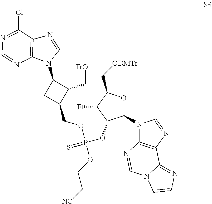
C1(N2C3=C(N=C2)C(Cl)=NC=N3)CC(COP(OCC[NC])(OC2C(N3C4=C(N=C3)C3=NC=CN3C=N4)OC(C[ODMTr])C2F)=S)C1C[TrO]
